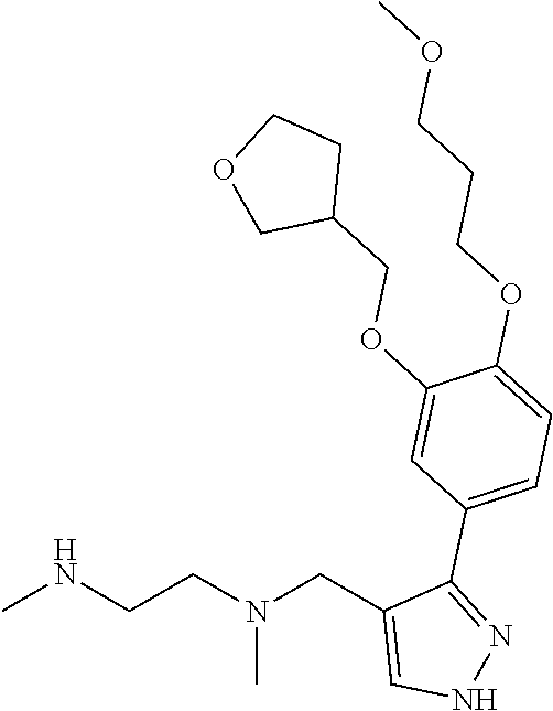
CNCCN(CC1=CNN=C1C1=CC=C(OCCCOC)C(OCC2CCOC2)=C1)C
